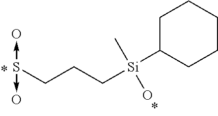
C1C([Si](CCCS(->O)->O)(C)O)CCCC1
